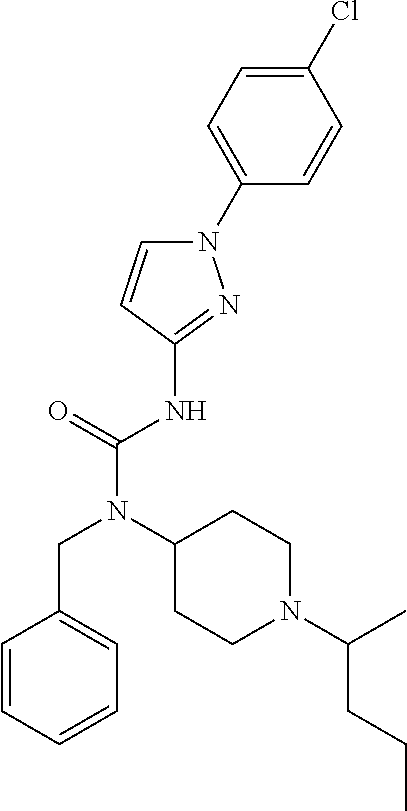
C1=CC(NC(N(CC2=CC=CC=C2)C2CCN(C(C)CCC)CC2)=O)=NN1C1=CC=C(Cl)C=C1
